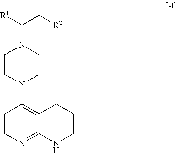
C(C[R2])(N1CCN(C2=C3CCCNC3=NC=C2)CC1)[R1]
